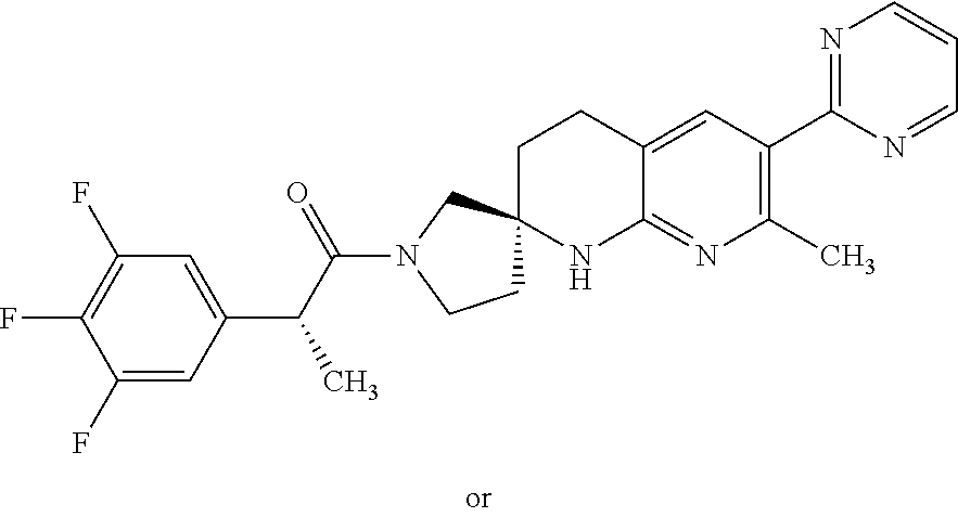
C1(F)=CC(C(C(N2CCC3(C2)CCC2=CC(C4=NC=CC=N4)=C(C)N=C2N3)=O)C)=CC(F)=C1F
